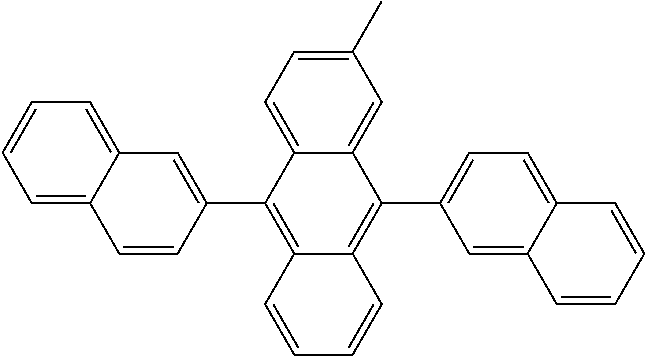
C12=C(C3=CC4=CC=CC=C4C=C3)C3=CC=C(C)C=C3C(C3=CC=C4C(=C3)C=CC=C4)=C1C=CC=C2
